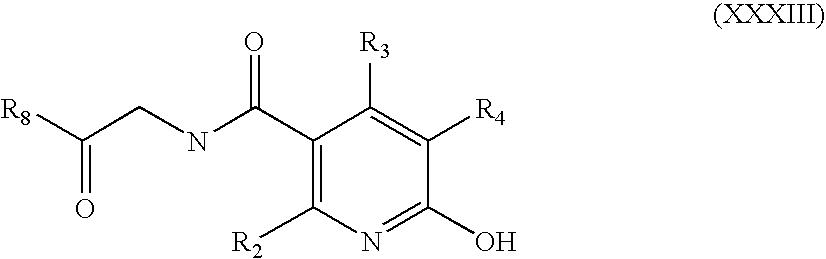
C1(O)=NC([R2])=C(C(NCC([R8])=O)=O)C([R3])=C1[R4]
